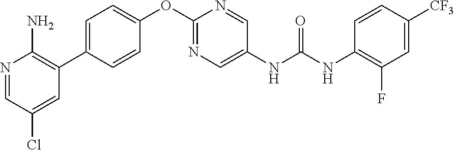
N1=CC(Cl)=CC(C2=CC=C(OC3=NC=C(NC(NC4=C(F)C=C([CF3])C=C4)=O)C=N3)C=C2)=C1N
